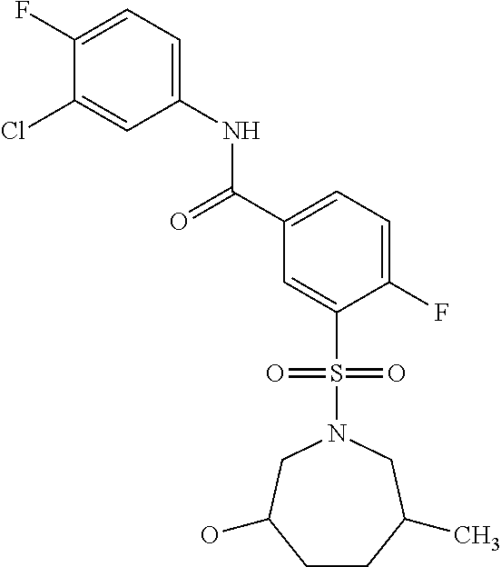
C1(F)=CC=C(NC(C2=CC=C(F)C(S(N3CC(O)CCC(C)C3)(=O)=O)=C2)=O)C=C1Cl
